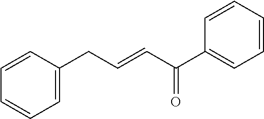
C1=C(CC=CC(C2=CC=CC=C2)=O)C=CC=C1
